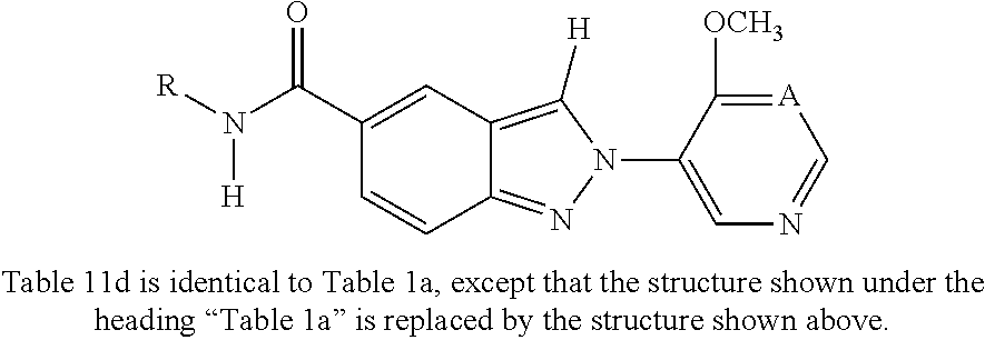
C1(C(N([R])[H])=O)=CC2=C([H])N(C3=CN=C[A]=C3[OCH3])N=C2C=C1
